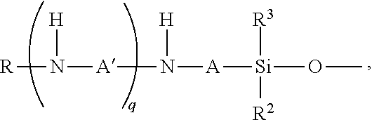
[R]N([H])[A]N([A][Si]([R3])([R2])OC)[H]
